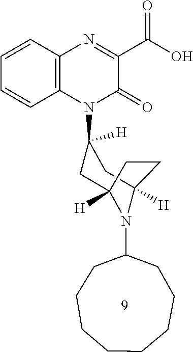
C1=CC=CC2=C1N=C(C(O)=O)C(=O)N2C1([H])CC2([H])N(C3CCCCCCCC3)C([H])(C1)CC2
